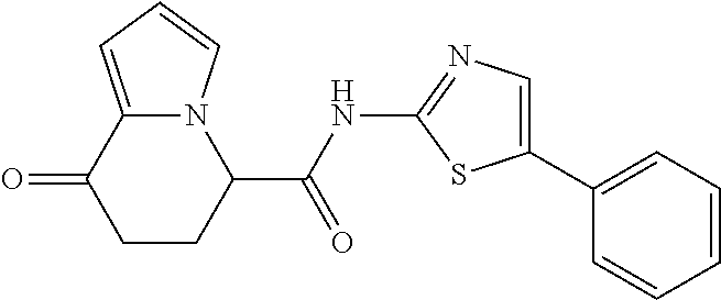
C1=CC=C(C2=CN=C(NC(C3N4C(=CC=C4)C(=O)CC3)=O)S2)C=C1
